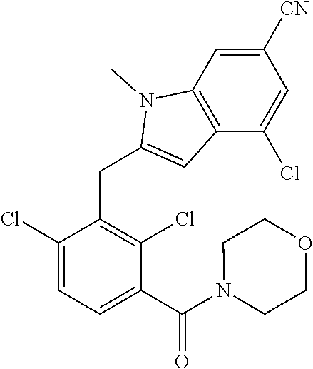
C1(Cl)=CC=C(C(N2CCOCC2)=O)C(Cl)=C1CC1=CC2=C(N1C)C=C([CN])C=C2Cl
